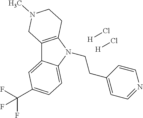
C12=C(N(CCC3=CC=NC=C3)C3=CC=C(C(F)(F)F)C=C13)CCN(C)C2.[H]Cl.[H]Cl
